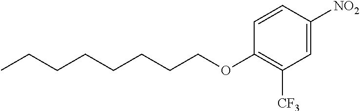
CCCCCCCCOC1=C([CF3])C=C([NO2])C=C1
